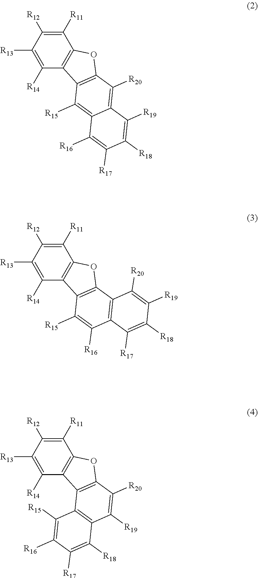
C1([R13])=C([R14])C2=C(C([R11])=C1[R12])OC1=C2C([R15])=C2C(=C1[R20])C([R19])=C([R18])C([R17])=C2[R16].C1([R13])=C([R14])C2=C(C([R11])=C1[R12])OC1=C2C([R15])=C([R16])C2=C1C([R20])=C([R19])C([R18])=C2[R17].C1([R13])=C([R14])C2=C(C([R11])=C1[R12])OC1=C2C2=C(C([R19])=C1[R20])C([R18])=C([R17])C([R16])=C2[R15]
